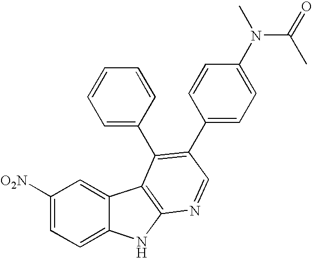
C1([O2N])=CC=C2C(=C1)C1=C(N2)N=CC(C2=CC=C(N(C)C(=O)C)C=C2)=C1C1=CC=CC=C1
